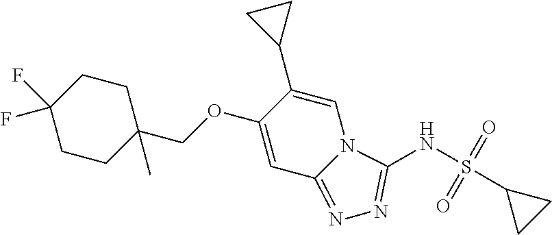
C1(COC2=CC3=NN=C(NS(C4CC4)(=O)=O)N3C=C2C2CC2)(C)CCC(F)(F)CC1
